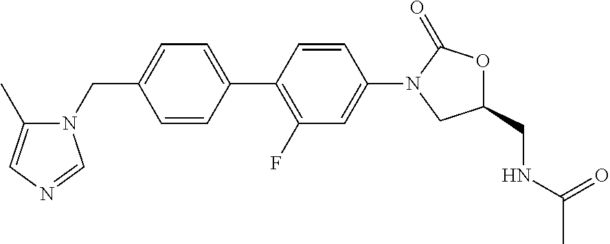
C1=CC(C2=C(F)C=C(N3CC(CNC(C)=O)OC3=O)C=C2)=CC=C1CN1C(C)=CN=C1
